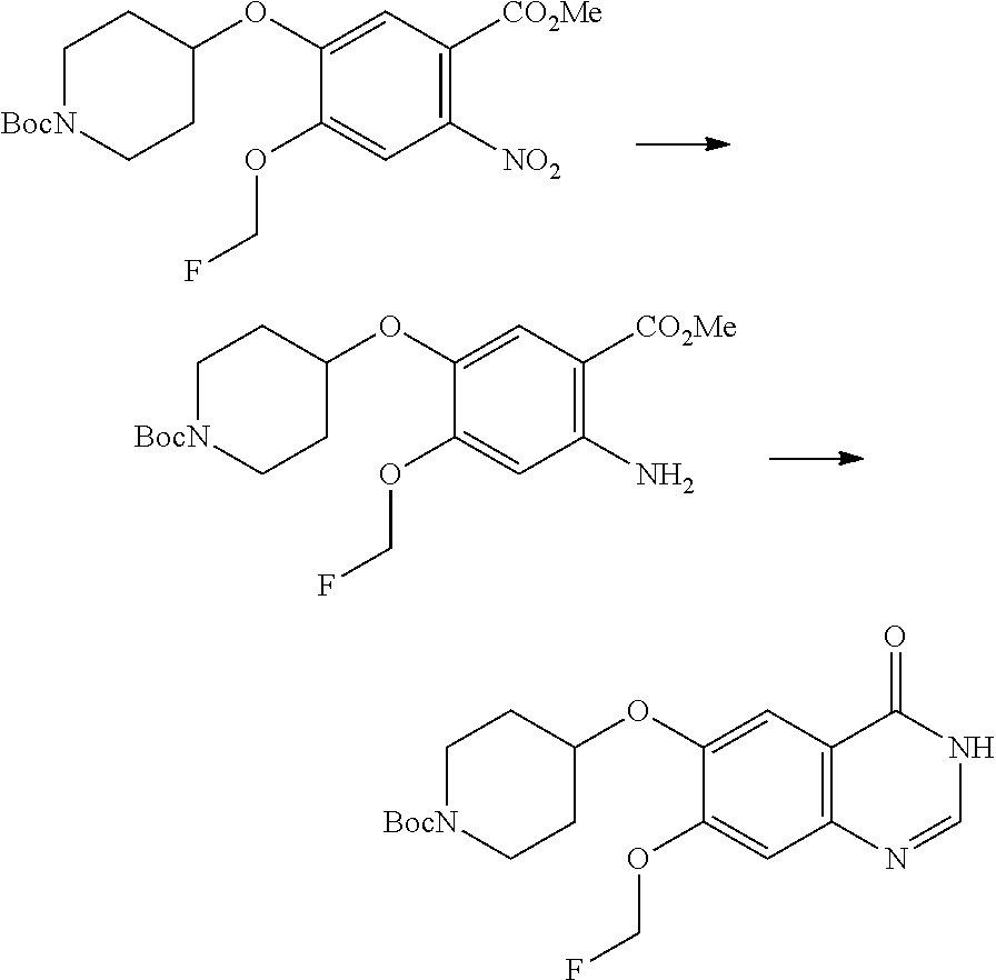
C1[BocN]CCC(OC2=CC([CO2Me])=C([NO2])C=C2OCF)C1.C1[BocN]CCC(OC2=CC([CO2Me])=C(N)C=C2OCF)C1.C1[BocN]CCC(OC2=CC3=C(C=C2OCF)N=CNC3=O)C1
